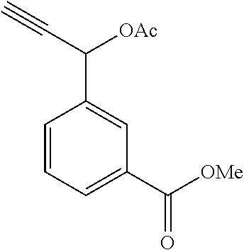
C1=CC=C(C([OMe])=O)C=C1C(C#C)[OAc]
